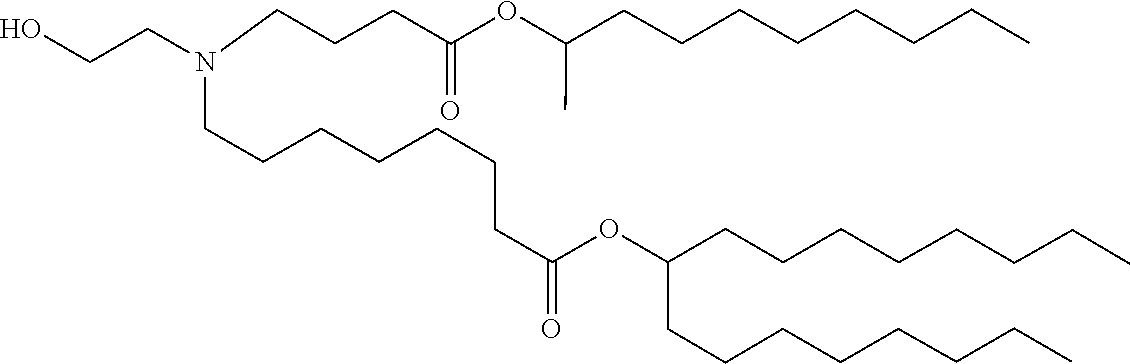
C(C(=O)OC(CCCCCCCC)CCCCCCCC)CCCCCCN(CCO)CCCC(OC(CCCCCCCC)C)=O
